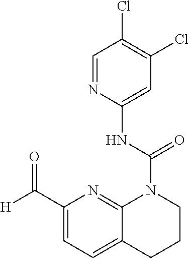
C1=NC(NC(N2C3=NC(C([H])=O)=CC=C3CCC2)=O)=CC(Cl)=C1Cl
